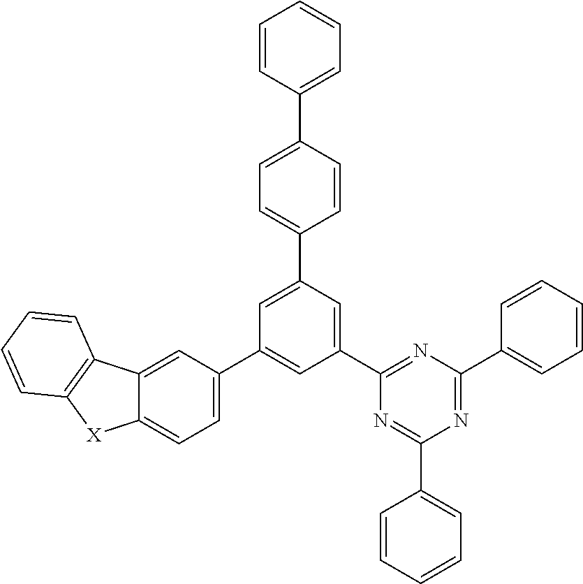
C1(C2=CC=CC=C2)=NC(C2=CC(C3=CC=C(C4=CC=CC=C4)C=C3)=CC(C3=CC=C4C(=C3)C3=C([X]4)C=CC=C3)=C2)=NC(C2=CC=CC=C2)=N1
